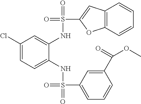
C1(Cl)=CC=C(NS(=O)(C2=CC=CC(C(OC)=O)=C2)=O)C(NS(=O)(C2=CC3=C(O2)C=CC=C3)=O)=C1
